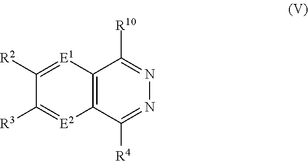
C12=C(C([R10])=NN=C1[R4])[E1]=C([R2])C([R3])=[E2]2
